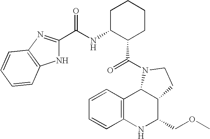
C1=CC2=C(C=C1)NC(COC)C1C2N(C(=O)C2CCCCC2NC(=O)C2=NC3=C(N2)C=CC=C3)CC1
